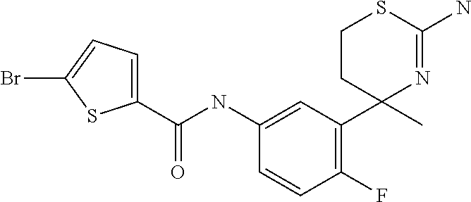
C1(C(NC2=CC(C3(C)N=C(N)SCC3)=C(F)C=C2)=O)=CC=C(Br)S1
